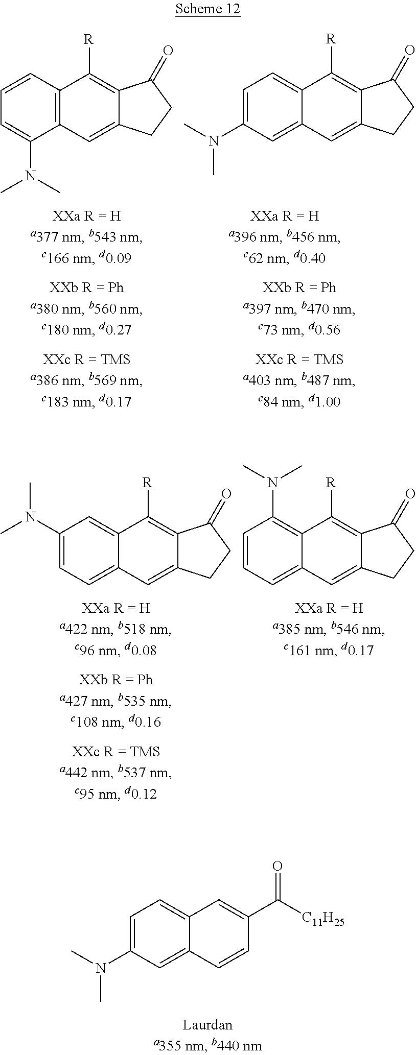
C12=C(C=CC=C1N(C)C)C([R])=C1C(=C2)CCC1=O.C12=CC(N(C)C)=CC=C1C([R])=C1C(=C2)CCC1=O.C12=CC=C(N(C)C)C=C1C([R])=C1C(=C2)CCC1=O.C12=CC=CC(N(C)C)=C1C([R])=C1C(=C2)CCC1=O.C1=C(N(C)C)C=C2C(=C1)C=C(C([C11H25])=O)C=C2
